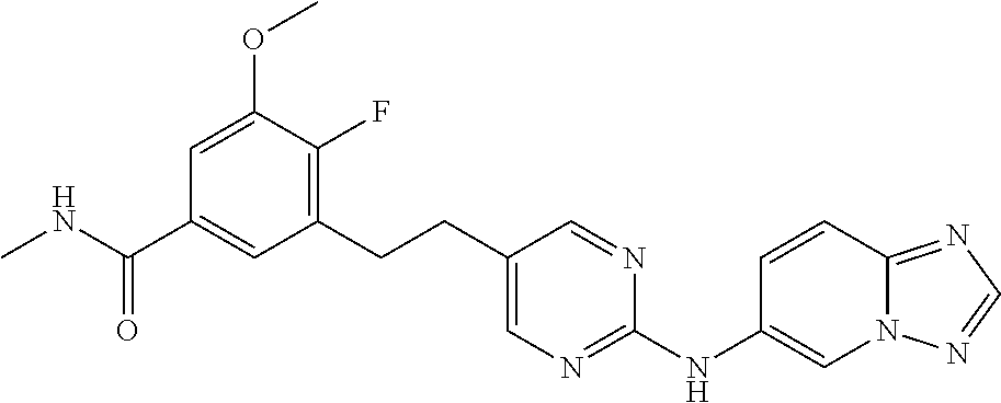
C1=C(OC)C(F)=C(CCC2=CN=C(NC3=CN4C(=NC=N4)C=C3)N=C2)C=C1C(NC)=O
